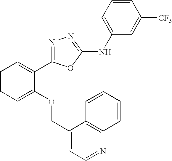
C1=CC=C(OCC2=CC=NC3=C2C=CC=C3)C(C2=NN=C(NC3=CC=CC([CF3])=C3)O2)=C1
